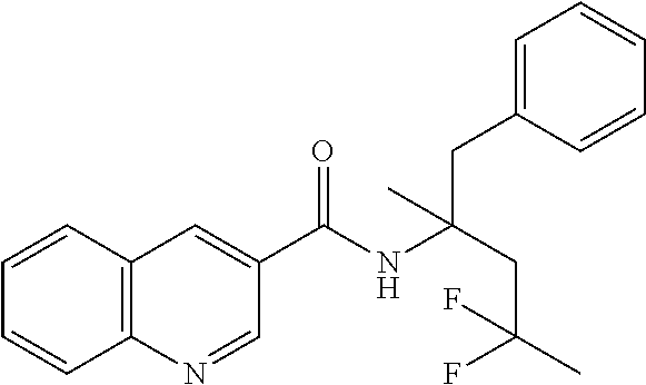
C1=CC2=C(C=C1)N=CC(C(NC(CC(C)(F)F)(CC1=CC=CC=C1)C)=O)=C2
